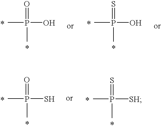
CP(O)(=O)C.CP(O)(=S)C.CP(S)(=O)C.CP([SH])(=S)C
